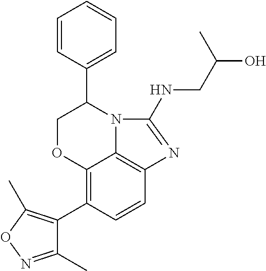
C12=C(C3=C(C)ON=C3C)C=CC3=C1N(C(C1=CC=CC=C1)CO2)C(NCC(O)C)=N3
